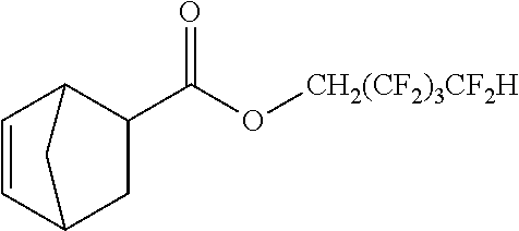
C1=CC2CC(C(O[CH2(CF2)3CF2H])=O)C1C2
